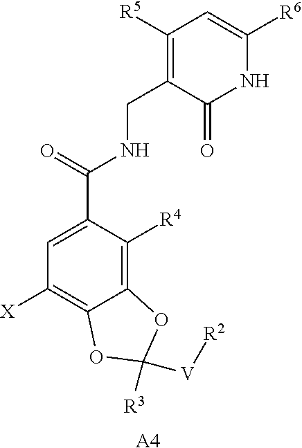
C1=C(C(=O)NCC2=C([R5])C=C([R6])NC2=O)C([R4])=C2C(=C1[X])OC([V][R2])([R3])O2.[A4]
